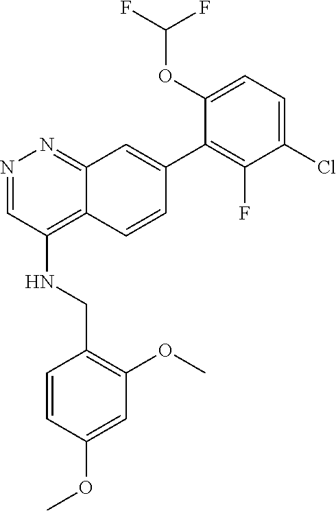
N1=CC(NCC2=C(OC)C=C(OC)C=C2)=C2C(=N1)C=C(C1=C(F)C(Cl)=CC=C1OC(F)F)C=C2
